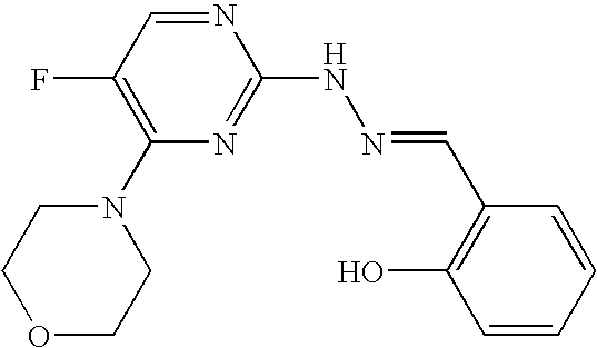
N1=CC(F)=C(N2CCOCC2)N=C1NN=CC1=C(O)C=CC=C1
